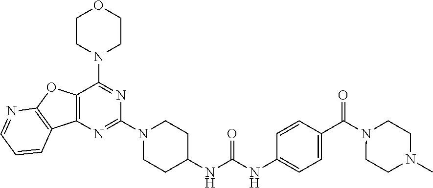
C12=C(N=C(N3CCC(NC(NC4=CC=C(C(N5CCN(C)CC5)=O)C=C4)=O)CC3)N=C1N1CCOCC1)C1=C(O2)N=CC=C1
